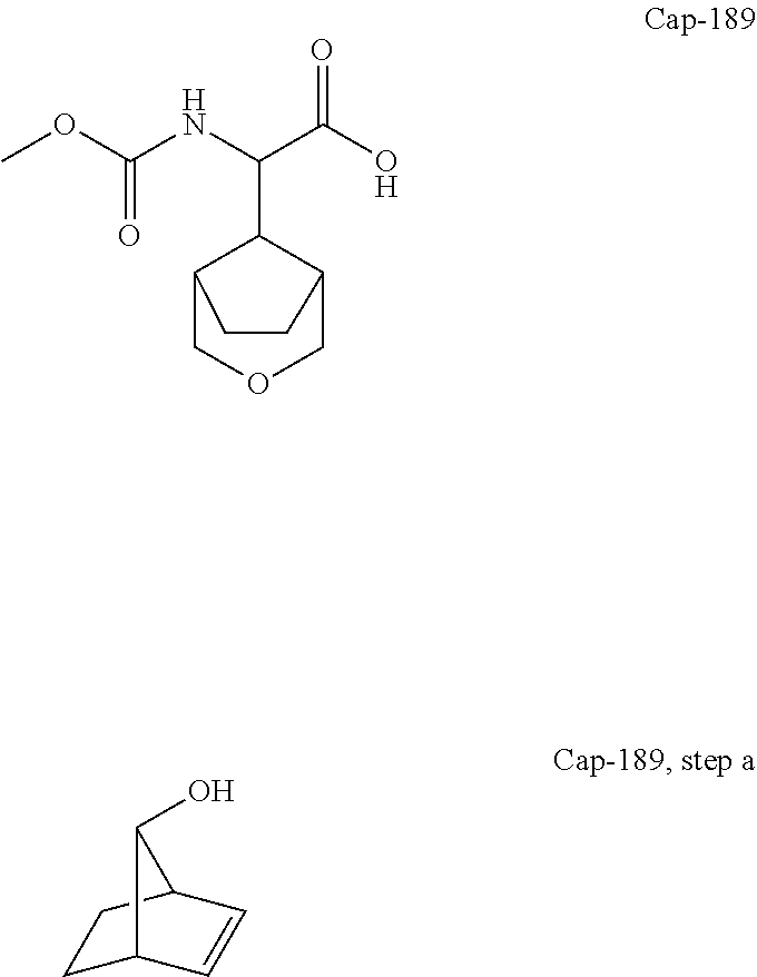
C1C2C=CC(C1)C2O.COC(NC(C(O)=O)C1C2COCC1CC2)=O
